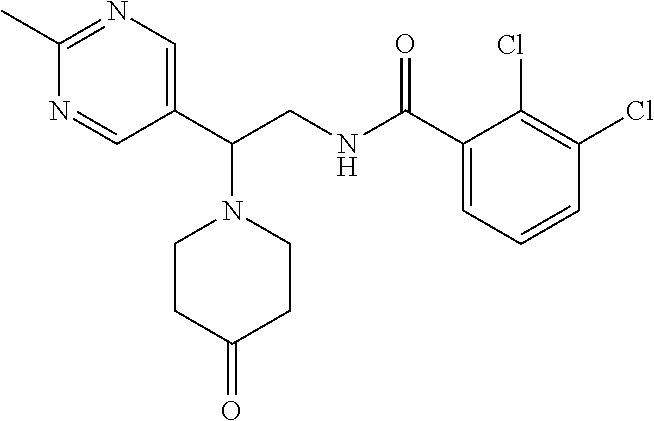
C1(C(NCC(C2=CN=C(C)N=C2)N2CCC(=O)CC2)=O)=CC=CC(Cl)=C1Cl
